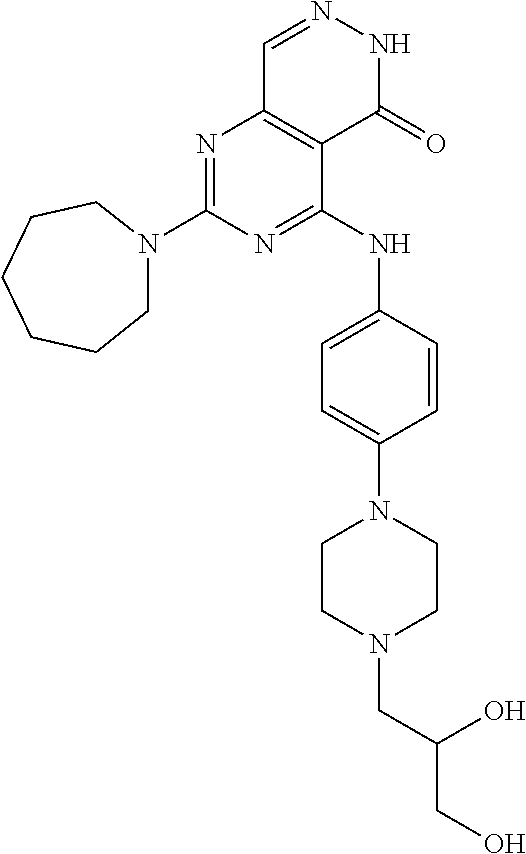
N1=C(N2CCCCCC2)N=C(NC2=CC=C(N3CCN(CC(O)CO)CC3)C=C2)C2=C1C=NNC2=O
